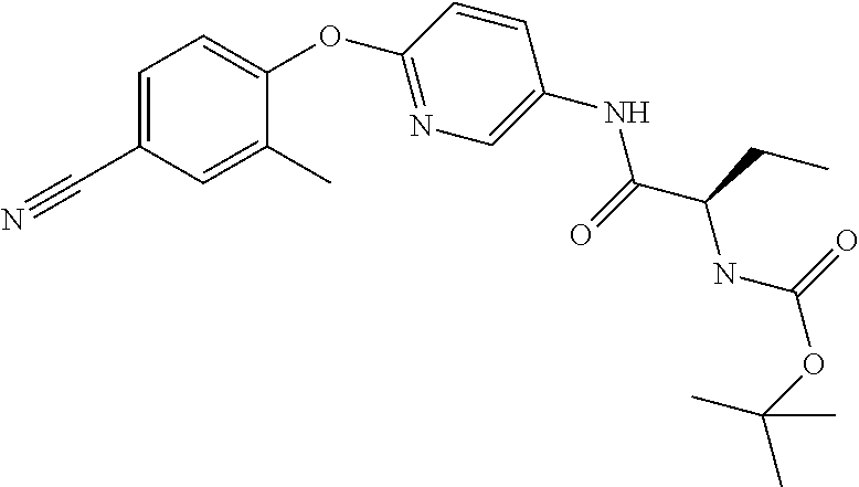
C1=C(OC2=NC=C(NC(=O)C(NC(=O)OC(C)(C)C)CC)C=C2)C(C)=CC(C#N)=C1
